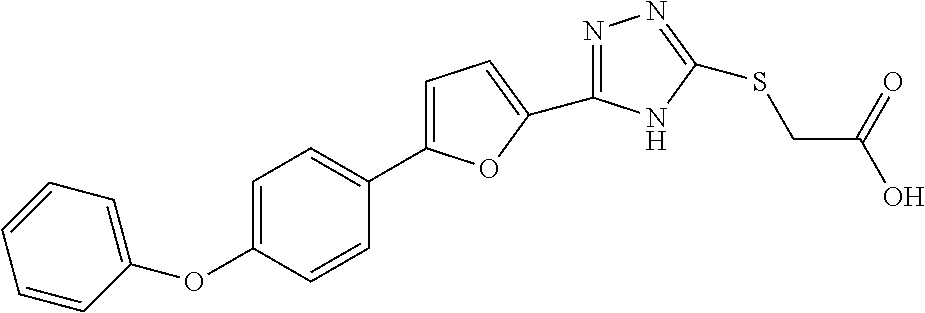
C1=C(C2=CC=C(OC3=CC=CC=C3)C=C2)OC(C2=NN=C(SCC(O)=O)N2)=C1
